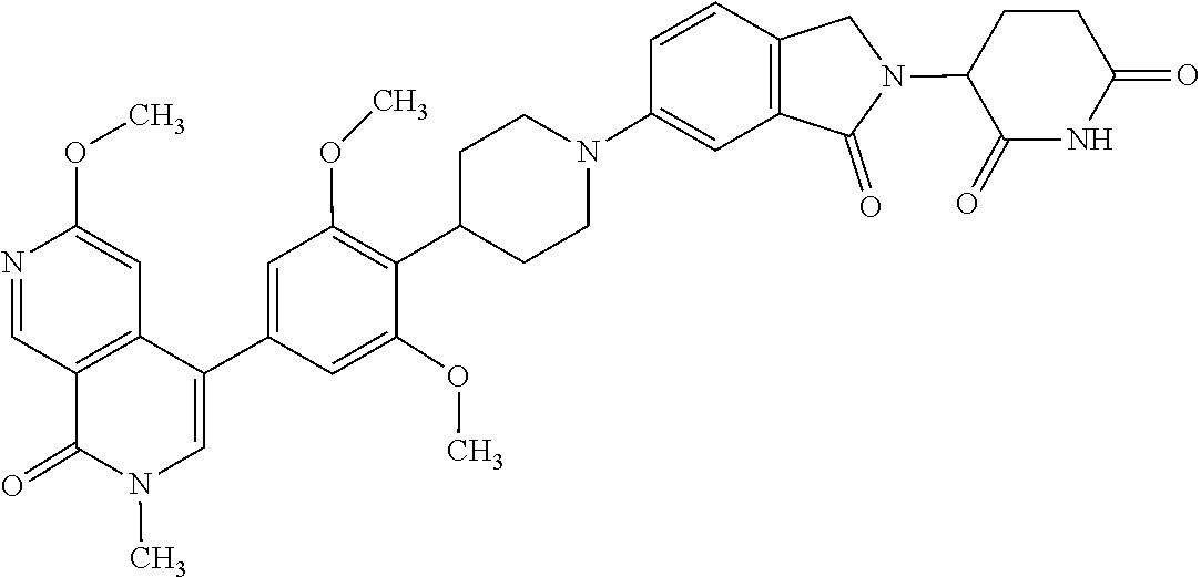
CN1C(=O)C2=C(C=C(OC)N=C2)C(C2=CC(OC)=C(C3CCN(C4=CC5=C(C=C4)CN(C4C(=O)NC(=O)CC4)C5=O)CC3)C(OC)=C2)=C1
